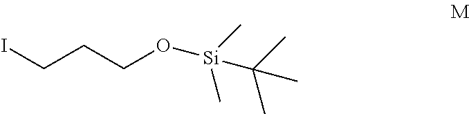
C(CCO[Si](C)(C)C(C)(C)C)I
